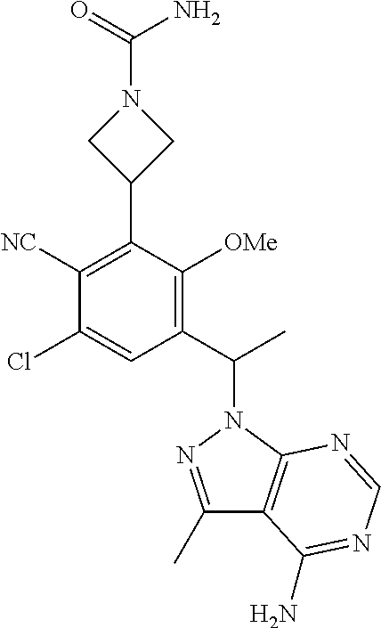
C1(C(C)N2N=C(C)C3=C2N=CN=C3N)=C([OMe])C(C2CN(C(N)=O)C2)=C([NC])C(Cl)=C1
